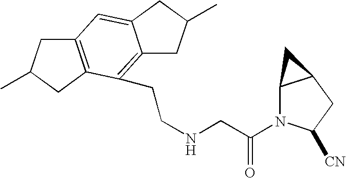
C(NCC(=O)N1C2C(CC1[CN])C2)CC1=C2C(=CC3=C1CC(C)C3)CC(C)C2
